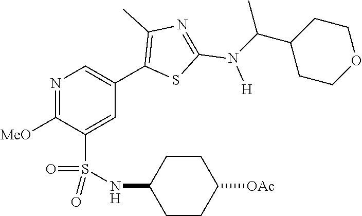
N1=C([MeO])C(S(NC2CCC([OAc])CC2)(=O)=O)=CC(C2=C(C)N=C(N([H])C(C3CCOCC3)C)S2)=C1
